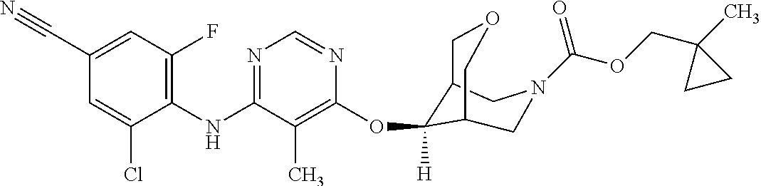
C1(NC2=NC=NC(OC3([H])C4COCC3CN(C(=O)OCC3(C)CC3)C4)=C2C)=C(F)C=C(C#N)C=C1Cl
